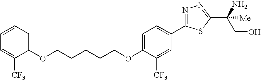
C(CCCCOC1=CC=C(C2=NN=C(C(N)(CO)[Me])S2)C=C1[CF3])OC1=CC=CC=C1[CF3]
